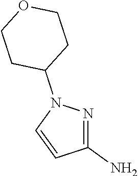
C1(N)=NN(C2CCOCC2)C=C1
